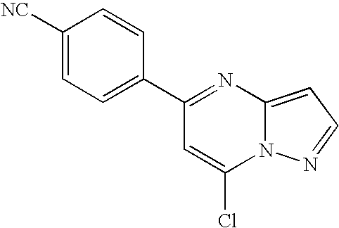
C1(C2=CC=C([NC])C=C2)=NC2=CC=NN2C(Cl)=C1
